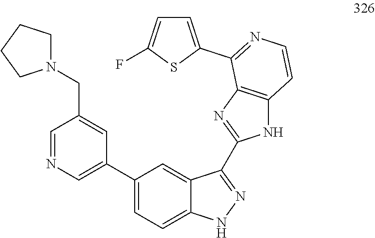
C1=NC=C(C2=CC=C3C(=C2)C(C2=NC4=C(N2)C=CN=C4C2=CC=C(F)S2)=NN3)C=C1CN1CCCC1
